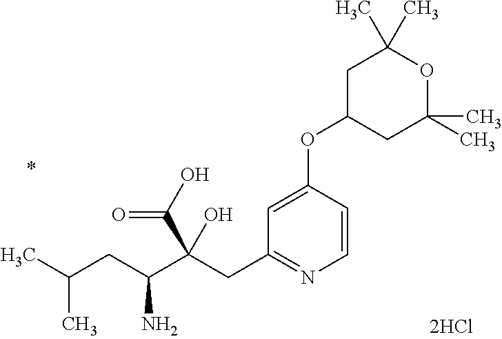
C1=CC(OC2CC(C)(C)OC(C)(C)C2)=CC(CC(C(CC(C)C)N)(C(O)=O)O)=N1
